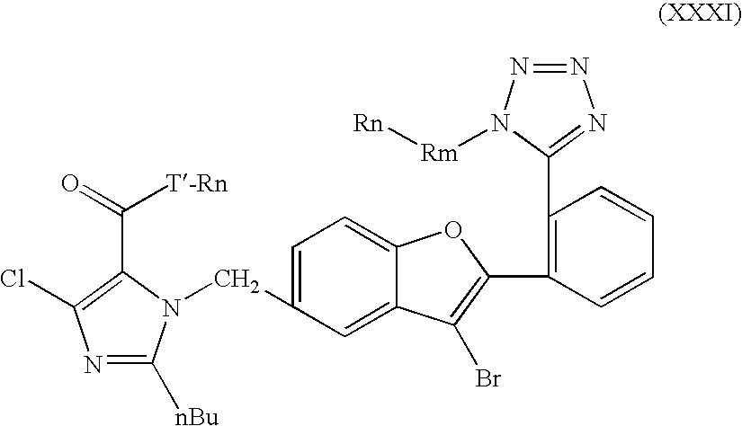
N1=C([nBu])N(CC2=CC=C3C(=C2)C(Br)=C(C2=C(C4=NN=NN4[Rm][Rn])C=CC=C2)O3)C(C(=O)[T-Rn])=C1Cl
